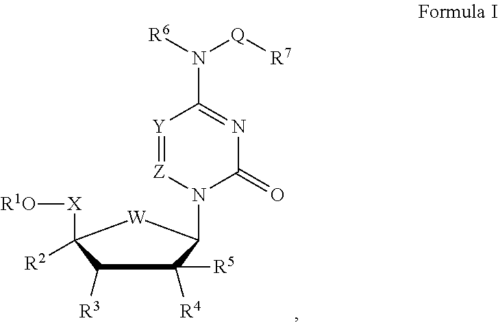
C1([R3])C([R4])([R5])C(N2[Z]=[Y]C(N([R6])[Q][R7])=NC2=O)[W]C1([X][R1O])[R2]
